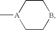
C1CBCC[A]1C
